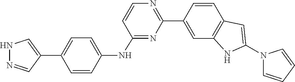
C1(C2=NC=CC(NC3=CC=C(C4=CNN=C4)C=C3)=N2)=CC2=C(C=C1)C=C(N1C=CC=C1)N2
